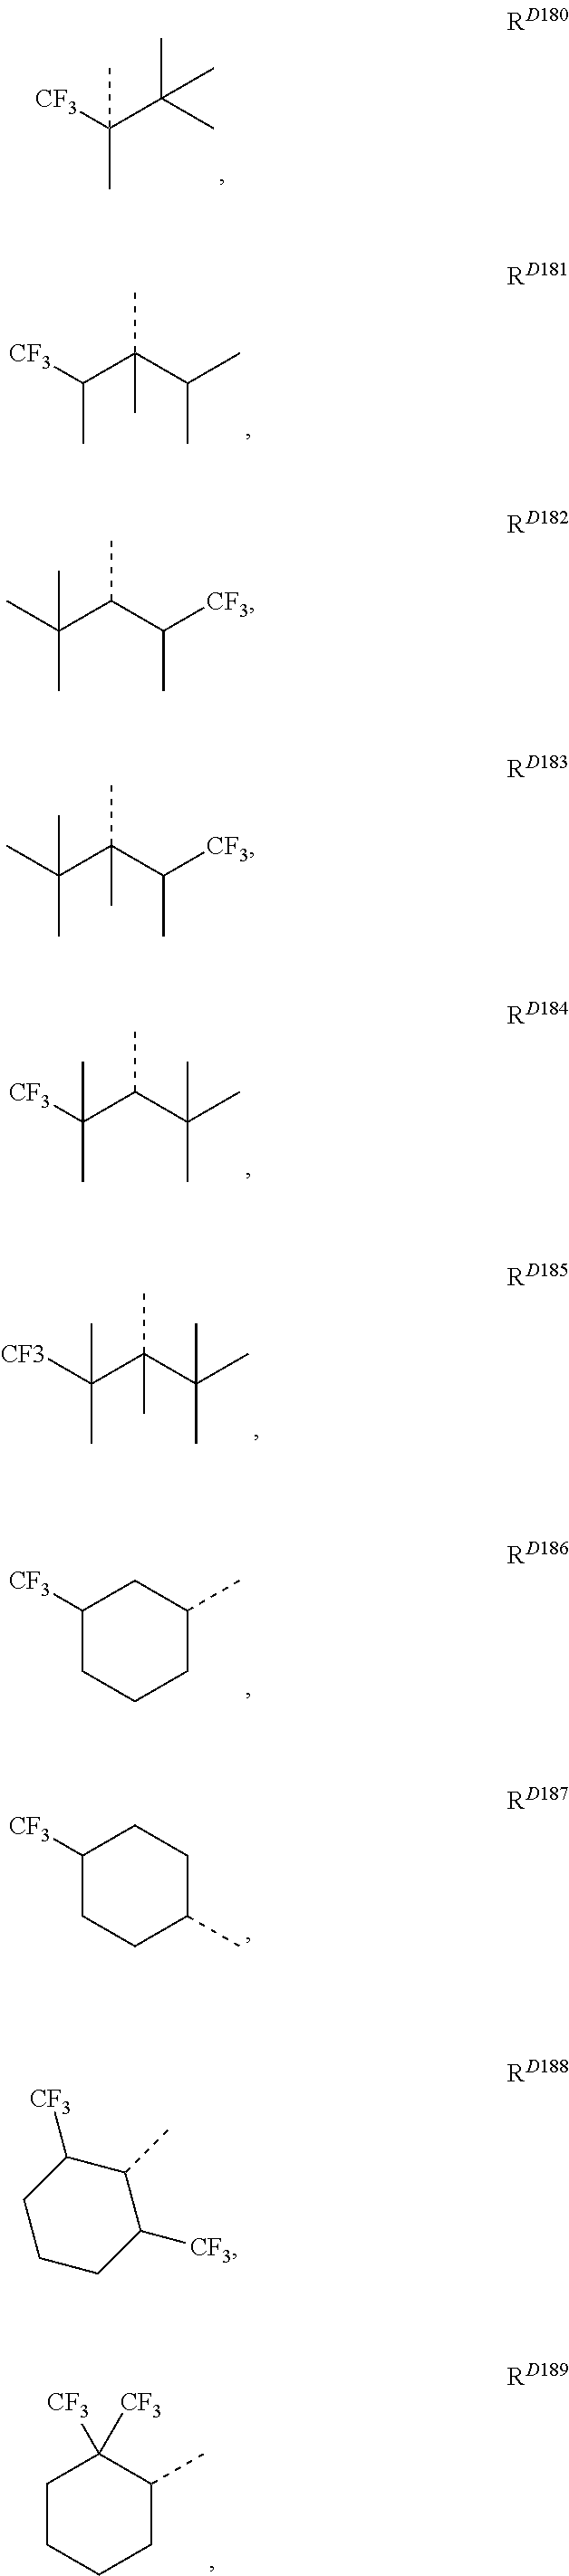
[CF3]C(C(C)(C)C)(C)C.[CF3]C(C(C(C)C)(C)C)C.[CF3]C(C(C(C)(C)C)C)(C)C.[CF3]C(C(C(C)(C)C)(C)C)(C)C.C1([CF3])CCCC(C)C1.C1([CF3])CCC(C)CC1.C1CCCC(C)C1([CF3])[CF3].CC(C(C(C)[CF3])C)(C)C.CC(C(C(C)[CF3])(C)C)(C)C.C1C([CF3])C(C)C([CF3])CC1
